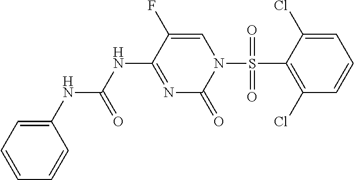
C1(NC(NC2=NC(=O)N(S(C3=C(Cl)C=CC=C3Cl)(=O)=O)C=C2F)=O)=CC=CC=C1
